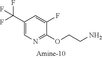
C1(C(F)(F)F)=CN=C(OCCN)C(F)=C1
